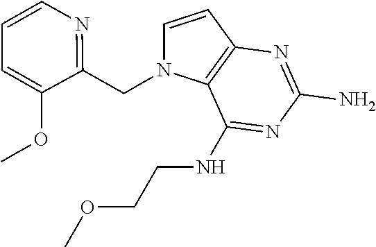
C1=CC2=C(N1CC1=NC=CC=C1OC)C(NCCOC)=NC(N)=N2
